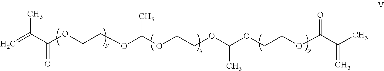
C=C(C(OCCOC(C)OCCOC(OCCOC(C(C)=C)=O)C)=O)C
